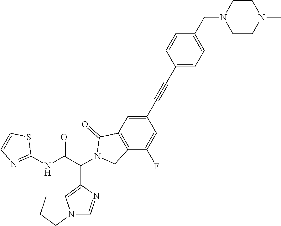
C12=C(C(C(NC3=NC=CS3)=O)N3CC4=C(C3=O)C=C(C#CC3=CC=C(CN5CCN(C)CC5)C=C3)C=C4F)N=CN1CCC2
